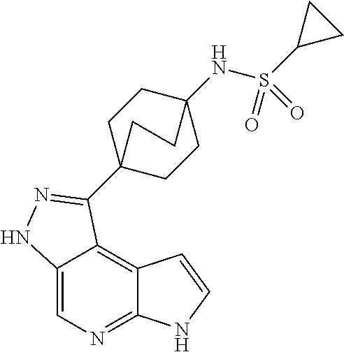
C12=CN=C3C(=C1C(C14CCC(NS(C5CC5)(=O)=O)(CC1)CC4)=NN2)C=CN3
